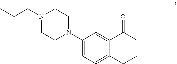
C1(N2CCN(CCC)CC2)=CC=C2C(=C1)C(=O)CCC2
